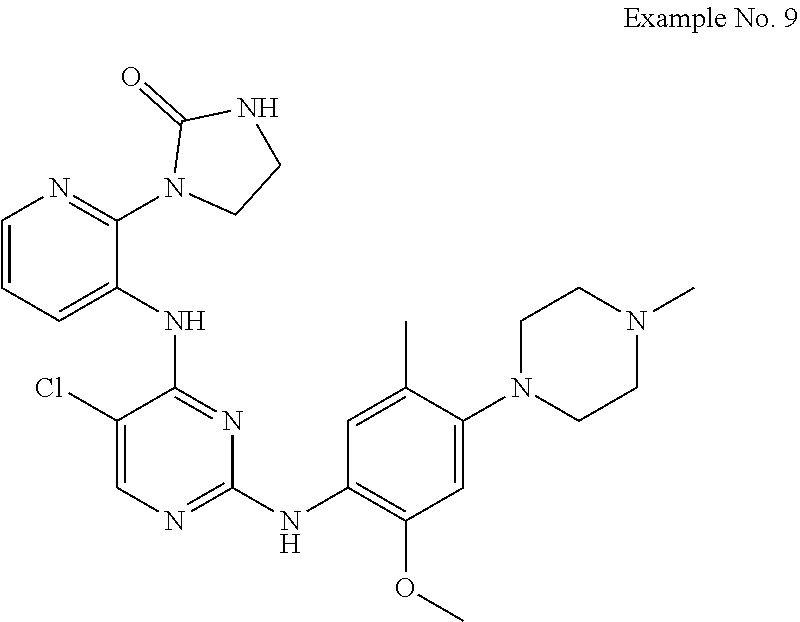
C1=C(N2CCN(C)CC2)C(C)=CC(NC2=NC=C(Cl)C(NC3=CC=CN=C3N3CCNC3=O)=N2)=C1OC
